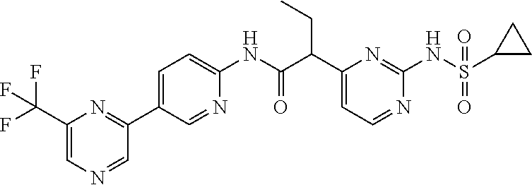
C1(C(C(NC2=CC=C(C3=NC(C(F)(F)F)=CN=C3)C=N2)=O)CC)=CC=NC(NS(C2CC2)(=O)=O)=N1
